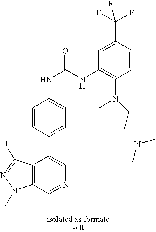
C12=C(C=NC=C1C1=CC=C(NC(=O)NC3=C(N(C)CCN(C)C)C=CC(C(F)(F)F)=C3)C=C1)N(C)N=C2[H]
